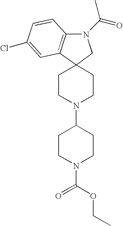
C12(CCN(C3CCN(C(=O)OCC)CC3)CC1)CN(C(=O)C)C1=C2C=C(Cl)C=C1
